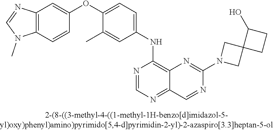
C1(OC2=CC=C(NC3=C4C(=NC=N3)C=NC(N3CC5(C3)CCC5O)=N4)C=C2C)=CC2=C(C=C1)N(C)C=N2
